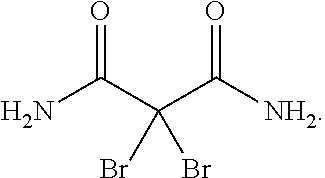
NC(C(C(=O)[NH2])(Br)Br)=O
